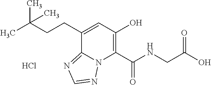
C(CCC1=CC(O)=C(C(NCC(O)=O)=O)N2C1=NC=N2)(C)(C)C.Cl
